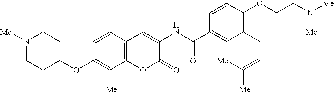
N1([Me])CCC(OC2=C([Me])C3=C(C=C2)C=C(NC(C2=CC(CC=C([Me])[Me])=C(OCCN([Me])[Me])C=C2)=O)C(=O)O3)CC1
